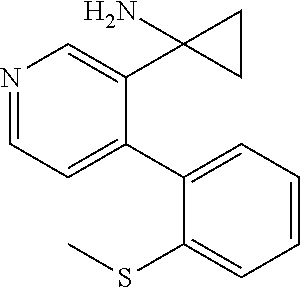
N1=CC=C(C2=CC=CC=C2SC)C(C2(N)CC2)=C1
